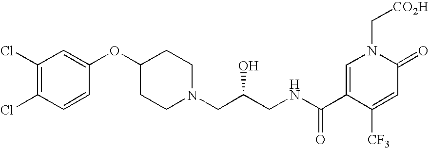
C1(Cl)=C(Cl)C=CC(OC2CCN(CC(CNC(C3=CN(C[CO2H])C(=O)C=C3[CF3])=O)O)CC2)=C1
